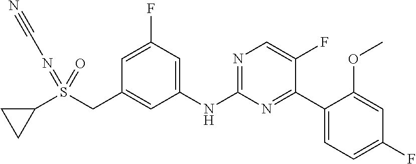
C1=C(F)C=C(NC2=NC=C(F)C(C3=CC=C(F)C=C3OC)=N2)C=C1CS(C1CC1)(=NC#N)=O
